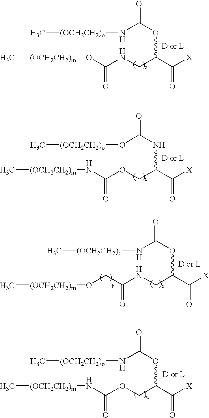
C[(OCH2CH2)m]OC(NCC(C([X])=O)OC(N[(OCH2CH2)o]C)=O)=O.C[(OCH2CH2)m]NC(OCC(C([X])=O)NC(O[(OCH2CH2)o]C)=O)=O.C[(OCH2CH2)m]NC(OCC(C([X])=O)OC(N[(OCH2CH2)o]C)=O)=O.C[(OCH2CH2)m]OCC(NCC(C([X])=O)OC(N[(OCH2CH2)o]C)=O)=O
